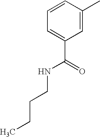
C1=CC(C)=CC(C(=O)NCCCC)=C1
